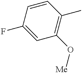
C1(F)=CC(O[Me])=C(C)C=C1
